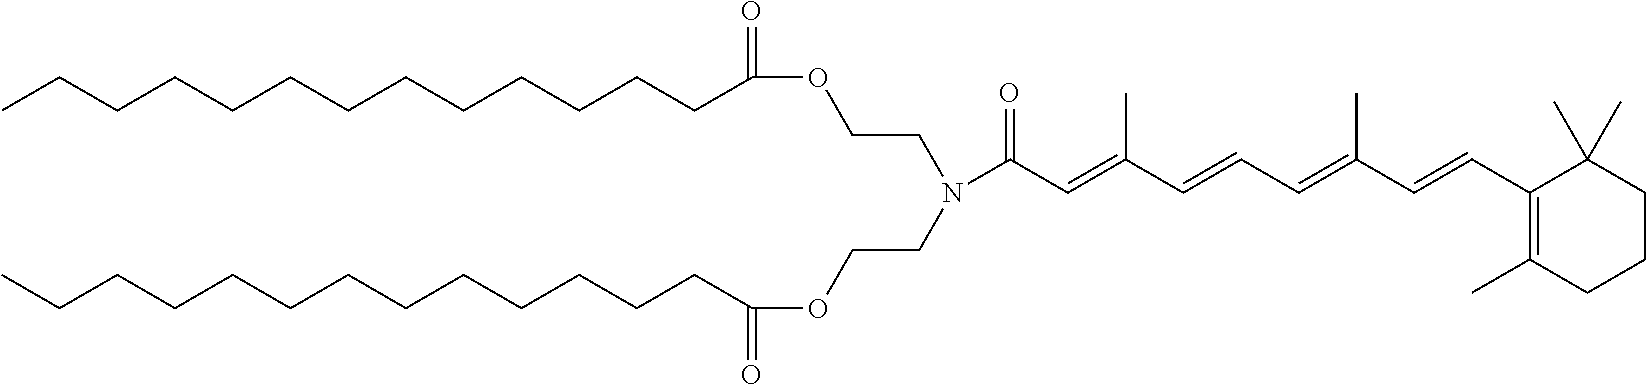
CCCCCCCCCCCCCC(OCCN(CCOC(=O)CCCCCCCCCCCCC)C(C=C(C=CC=C(C=CC1=C(C)CCCC1(C)C)C)C)=O)=O
